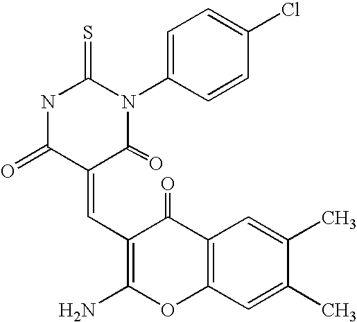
N1C(=O)C(=CC2=C(N)OC3=C(C2=O)C=C(C)C(C)=C3)C(=O)N(C2=CC=C(Cl)C=C2)C1=S
